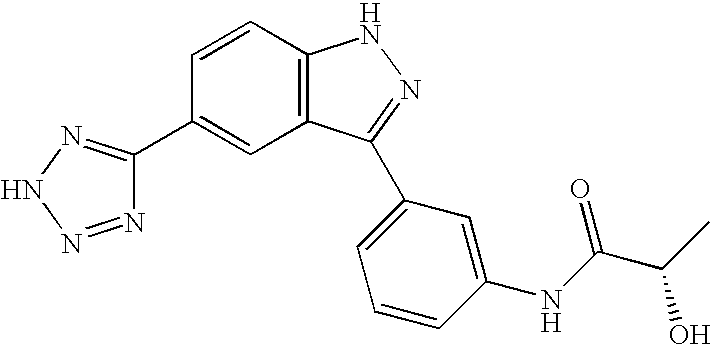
C1(C2=CC3=C(C=C2)NN=C3C2=CC=CC(NC(C(C)O)=O)=C2)=NNN=N1
